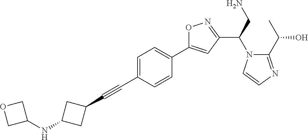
C1=C(C#CC2CC(NC3COC3)C2)C=CC(C2=CC(C(N3C(C(C)O)=NC=C3)CN)=NO2)=C1
